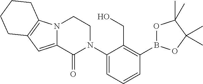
C12=CC3=C(N1CCN(C1=CC=CC(B4OC(C)(C)C(C)(C)O4)=C1CO)C2=O)CCCC3
